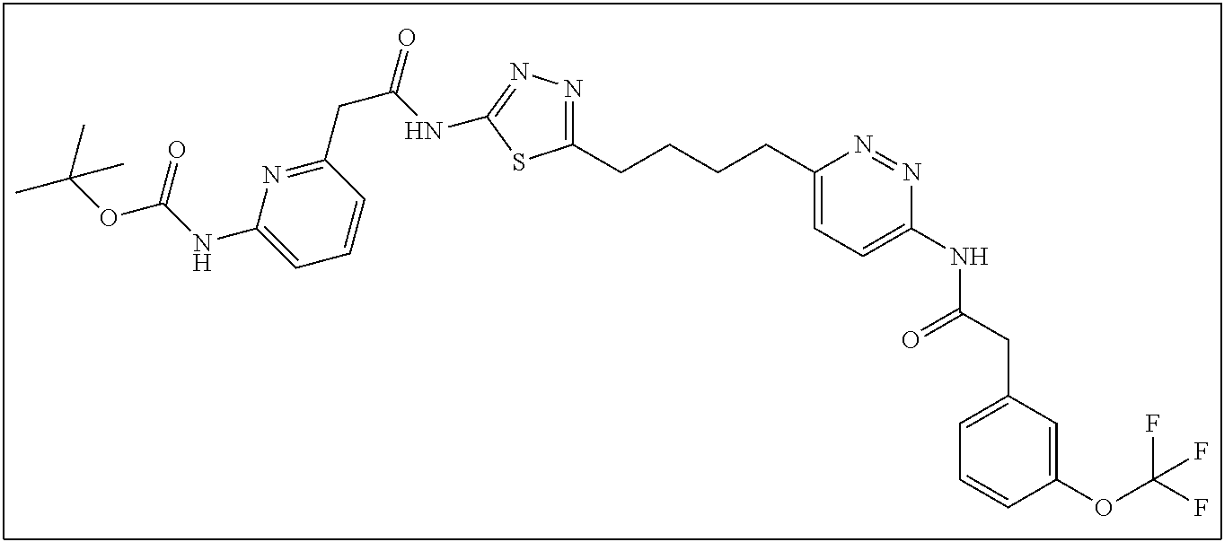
C1(CCCCC2=CC=C(NC(CC3=CC=CC(OC(F)(F)F)=C3)=O)N=N2)=NN=C(NC(CC2=NC(NC(OC(C)(C)C)=O)=CC=C2)=O)S1
